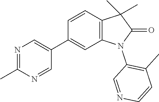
C1(C2=CN=C(C)N=C2)=CC2=C(C=C1)C(C)(C)C(=O)N2C1=C(C)C=CN=C1
